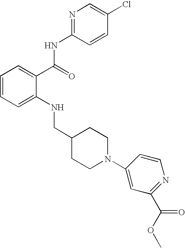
C1=C(Cl)C=CC(NC(C2=CC=CC=C2NCC2CCN(C3=CC(C(OC)=O)=NC=C3)CC2)=O)=N1
